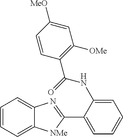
C1=C(NC(C2=C([OMe])C=C([MeO])C=C2)=O)C(C2=NC3=CC=CC=C3[NMe]2)=CC=C1
